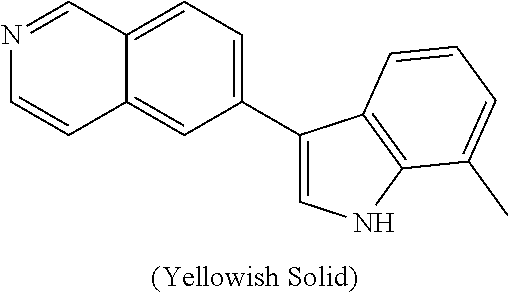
C1(C2=CNC3=C2C=CC=C3C)=CC=C2C(=C1)C=CN=C2
